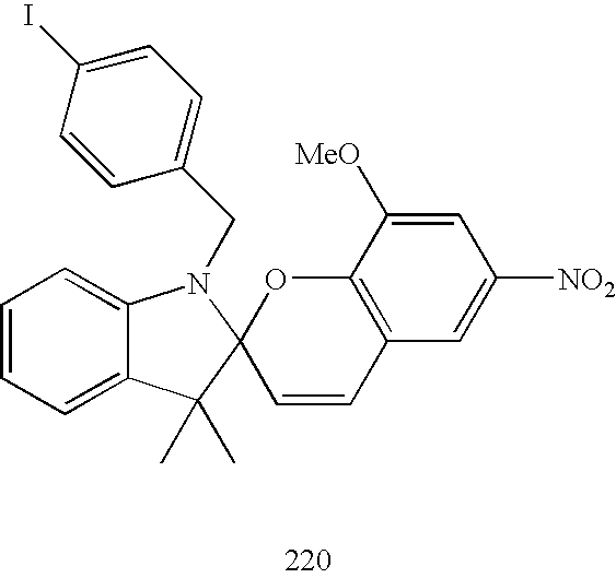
C1=CC(I)=CC=C1CN1C2=CC=CC=C2C(C)(C)C12C=CC1=C(O2)C([MeO])=CC([NO2])=C1
